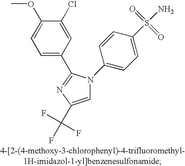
C1=C(C(F)(F)F)N=C(C2=CC=C(OC)C(Cl)=C2)N1C1=CC=C(S(N)(=O)=O)C=C1
